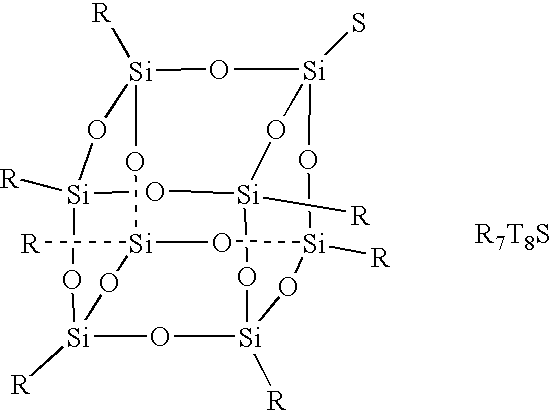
[Si]12([R])O[Si]3([R])O[Si]4(S)O[Si]5([R])O[Si]([R])(O[Si]([R])(O4)O1)O[Si]([R])(O2)O[Si]([R])(O3)O5
